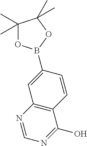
C12=C(N=CN=C1O)C=C(B1OC(C)(C)C(C)(C)O1)C=C2
